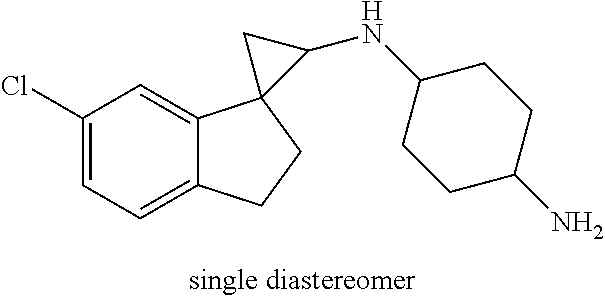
C1(Cl)=CC=C2C(=C1)C1(CC2)C(NC2CCC(N)CC2)C1
